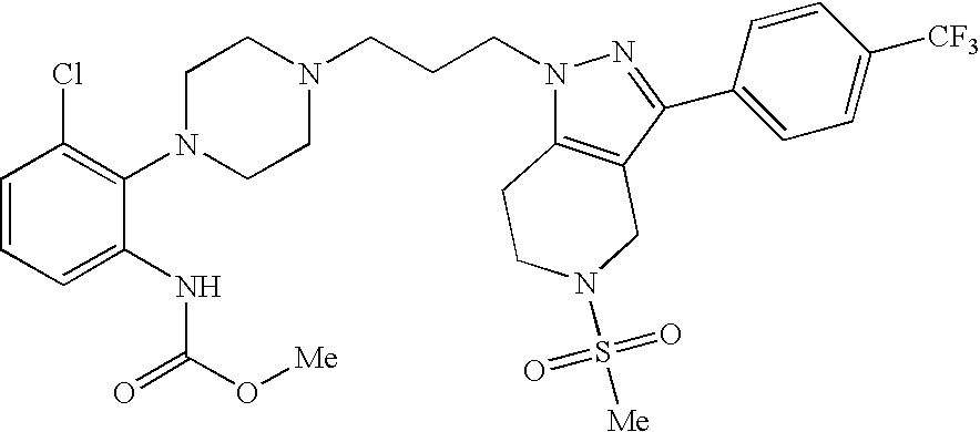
C1=CC=C(NC(O[Me])=O)C(N2CCN(CCCN3C4=C(C(C5=CC=C([CF3])C=C5)=N3)CN(S(=O)(=O)[Me])CC4)CC2)=C1Cl
